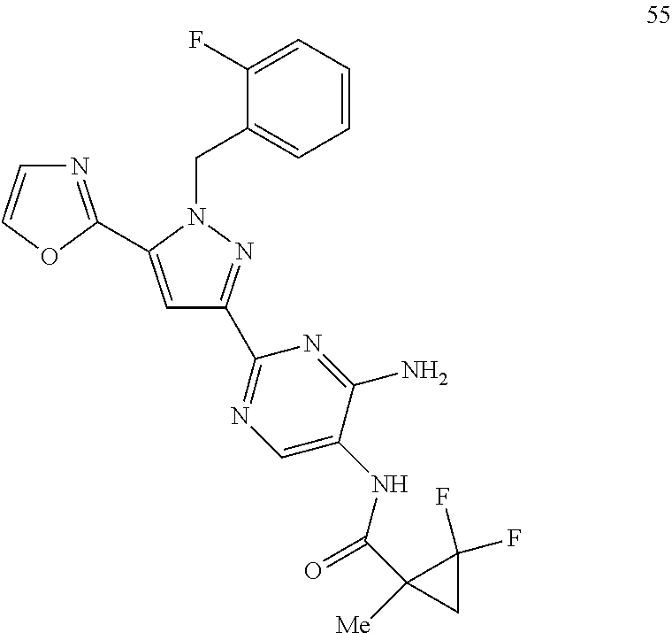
C1=CC=C(F)C(CN2C(C3=NC=CO3)=CC(C3=NC=C(NC(=O)C4([Me])CC4(F)F)C(N)=N3)=N2)=C1
